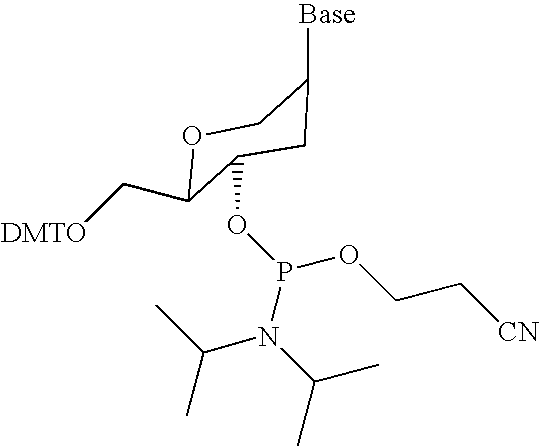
O1C(C[DMTO])C(OP(OCC[CN])N(C(C)C)C(C)C)CC([Base])C1
